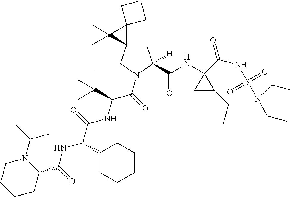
C1CCC(C(=O)NC(C(=O)NC(C(=O)N2CC3(CC2([H])C(NC2(C(NS(N(CC)CC)(=O)=O)=O)CC2CC)=O)C2(C3(C)C)CCC2)C(C)(C)C)C2CCCCC2)N(C(C)C)C1
